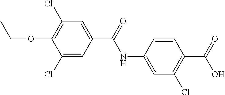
C1=C(NC(=O)C2=CC(Cl)=C(OCC)C(Cl)=C2)C=CC(C(=O)O)=C1Cl
